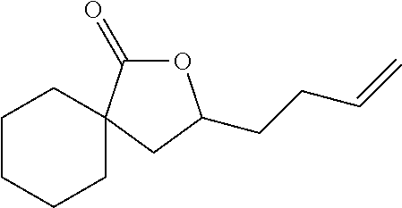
C1CCCCC12C(=O)OC(CCC=C)C2
